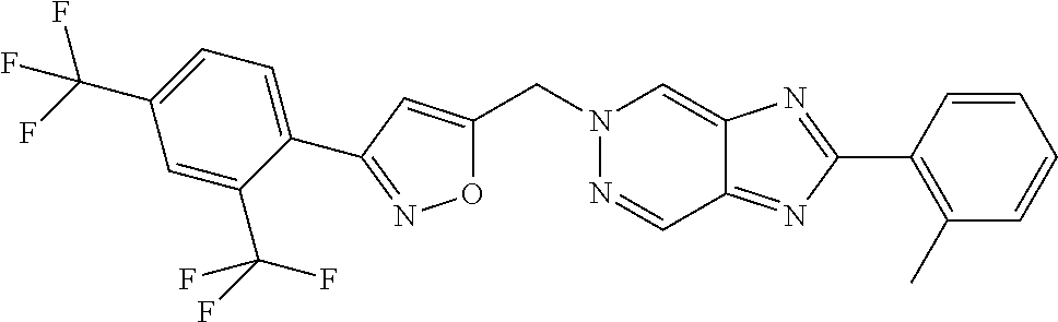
C1(C2=NOC(CN3N=CC4=NC(C5=C(C)C=CC=C5)=NC4=C3)=C2)=CC=C(C(F)(F)F)C=C1C(F)(F)F
